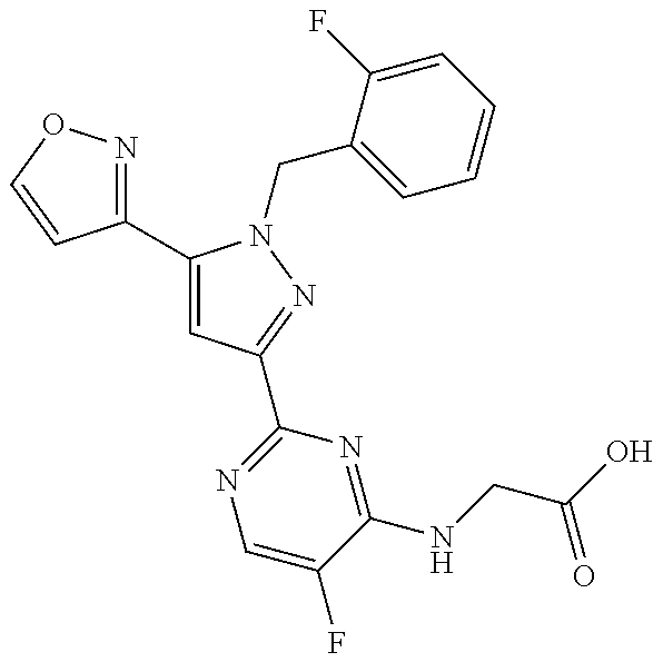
C1(C2=CC(C3=NC=C(F)C(NCC(O)=O)=N3)=NN2CC2=CC=CC=C2F)=NOC=C1
